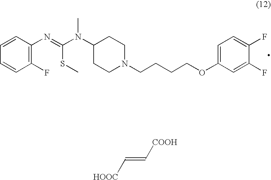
C1(F)=C(N=C(N(C)C2CCN(CCCCOC3=CC=C(F)C(F)=C3)CC2)SC)C=CC=C1.[HOOC]C=C[COOH]
